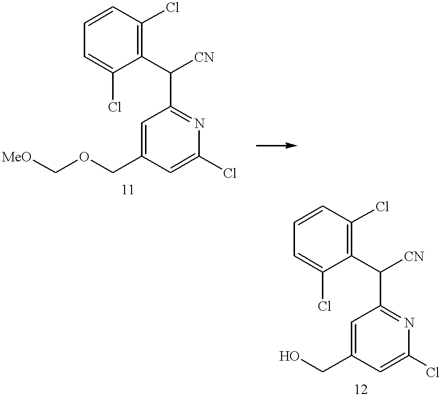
[MeO]COCC1=CC(C(C2=C(Cl)C=CC=C2Cl)[CN])=NC(Cl)=C1.OCC1=CC(C(C2=C(Cl)C=CC=C2Cl)[CN])=NC(Cl)=C1
